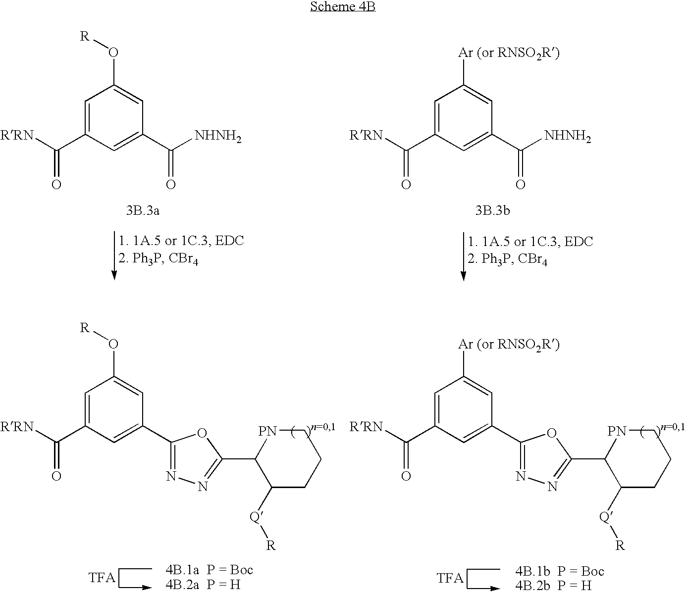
C1=C(C([RRN])=O)C=C(C([NHNH2])=O)C=C1O[R].C1=C(C([RRN])=O)C=C(C([NHNH2])=O)C=C1[Ar (or RNSO2R)].C1=C(C([RRN])=O)C=C(C2=NN=C(C3C([Q][R])CCC[PN]3)O2)C=C1O[R].C(C)C->C.C1=C(C([RRN])=O)C=C(C2=NN=C(C3C([Q][R])CCC[PN]3)O2)C=C1[Ar (or RNSO2R)].C(C)C->C
